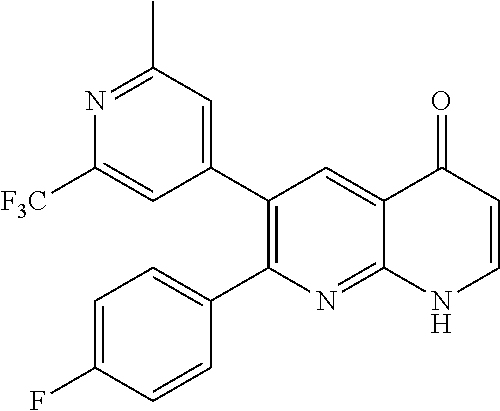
N1=C(C)C=C(C2=C(C3=CC=C(F)C=C3)N=C3C(=C2)C(=O)C=CN3)C=C1[F3C]
